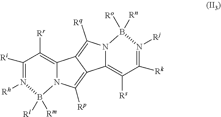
C1([Ri])=N([Rh])B([Rl])([Rm])N2C(=C1[Rr])C1=C([Rq])N3C(=C([Rs])C([Rk])=N([Rj])B3([Rn])[Ro])C1=C2[Rp]
